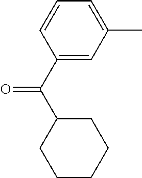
C1(C)=CC=CC(C(=O)C2CCCCC2)=C1
